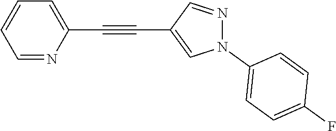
C1=NC(C#CC2=CN(C3=CC=C(F)C=C3)N=C2)=CC=C1
